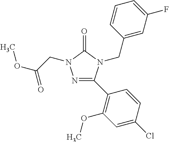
N1=C(C2=C(OC)C=C(Cl)C=C2)N(CC2=CC(F)=CC=C2)C(=O)N1CC(=O)OC
